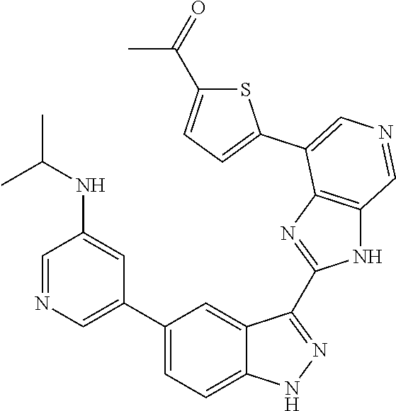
C1(C2=CN=CC(NC(C)C)=C2)=CC=C2C(=C1)C(C1=NC3=C(N1)C=NC=C3C1=CC=C(C(=O)C)S1)=NN2
